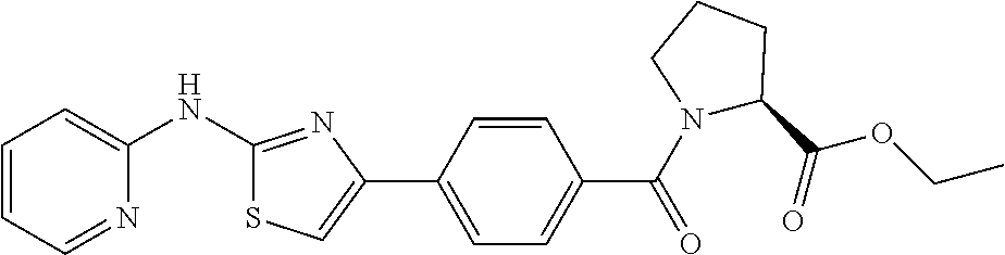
C1=CC=NC(NC2=NC(C3=CC=C(C(N4C(C(=O)OCC)CCC4)=O)C=C3)=CS2)=C1
